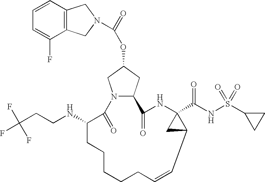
C12=C(C=CC=C1F)CN(C(=O)OC1CN3C(C1)C(=O)NC1(C(NS(C4CC4)(=O)=O)=O)CC1C=CCCCCCC(NCCC(F)(F)F)C3=O)C2
